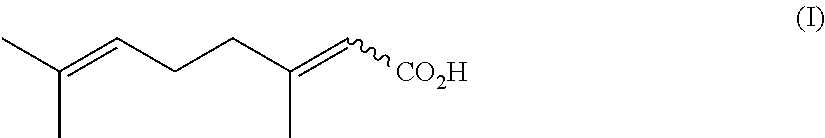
CC(C)=CCCC(=C[CO2H])C
